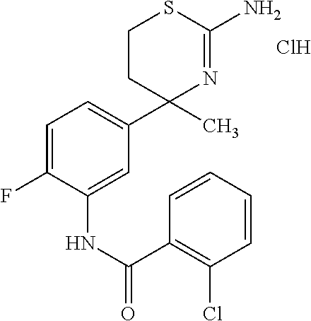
C1(C2(C)N=C(N)SCC2)=CC=C(F)C(NC(C2=C(Cl)C=CC=C2)=O)=C1.Cl
